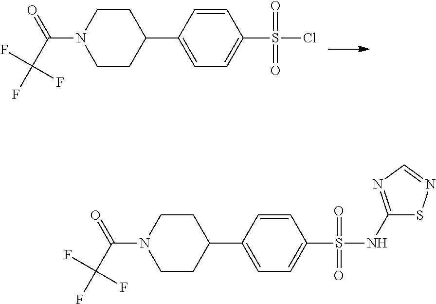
C1=CC(S(Cl)(=O)=O)=CC=C1C1CCN(C(=O)C(F)(F)F)CC1.C1=CC(S(NC2=NC=NS2)(=O)=O)=CC=C1C1CCN(C(=O)C(F)(F)F)CC1
